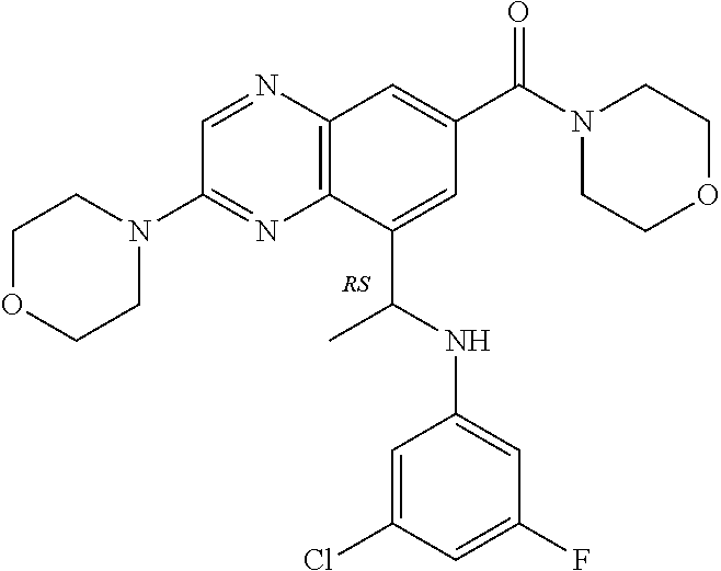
C12=C(N=CC(N3CCOCC3)=N1)C=C(C(N1CCOCC1)=O)C=C2C(NC1=CC(F)=CC(Cl)=C1)C
